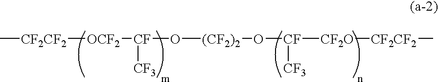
[CF2CF2]([OCF2][CF](O[(CF2)2]O[CF]([CF2O][CF2CF2]C)[CF3])[CF3])C
